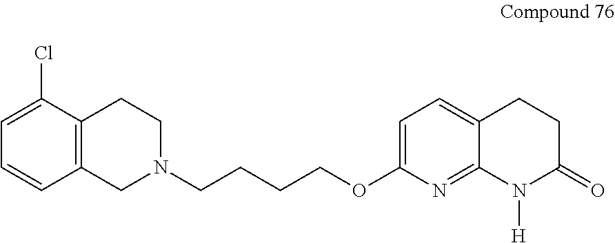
C12=C(CN(CCCCOC3=CC=C4C(=N3)N([H])C(=O)CC4)CC1)C=CC=C2Cl
